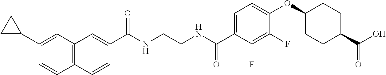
C(NCCNC(C1=CC=C(OC2CCC(C(O)=O)CC2)C(F)=C1F)=O)(=O)C1=CC2=C(C=C1)C=CC(C1CC1)=C2
